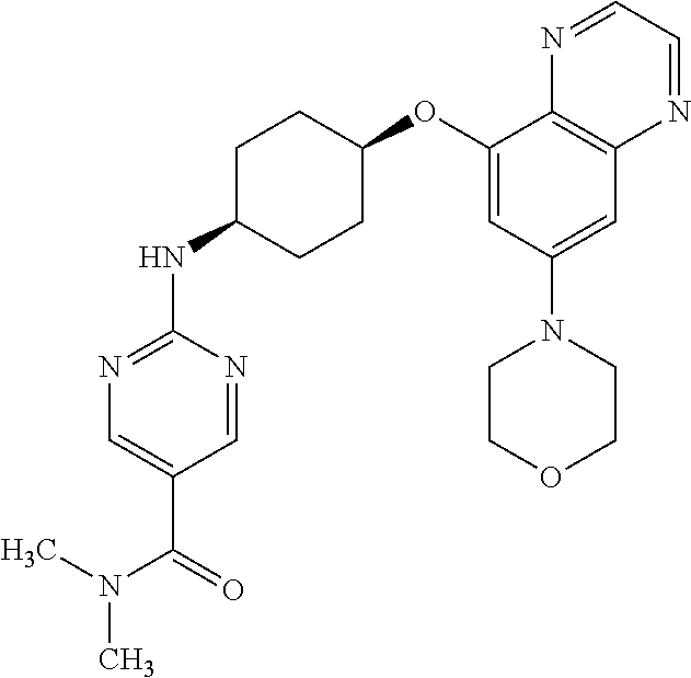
C1=NC(NC2CCC(OC3=CC(N4CCOCC4)=CC4=C3N=CC=N4)CC2)=NC=C1C(N(C)C)=O
